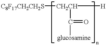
[C8F17CH2CH2S][CH2CH]([H])C(=O)[glucosamine]
